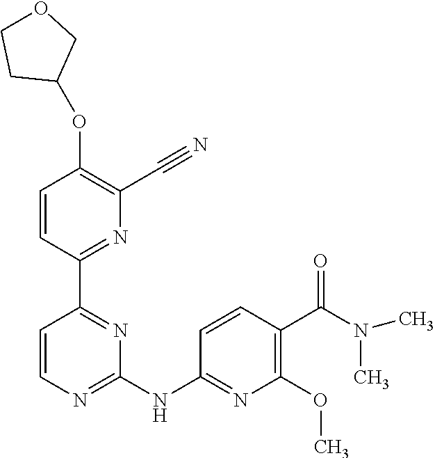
O(C1=C(C#N)N=C(C2=NC(NC3=NC(OC)=C(C(N(C)C)=O)C=C3)=NC=C2)C=C1)C1COCC1
